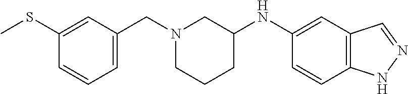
N1(CC2=CC=CC(SC)=C2)CCCC(NC2=CC3=C(C=C2)NN=C3)C1
